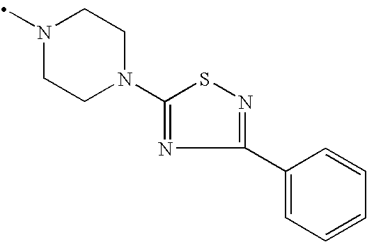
N1(C)CCN(C2=NC(C3=CC=CC=C3)=NS2)CC1
